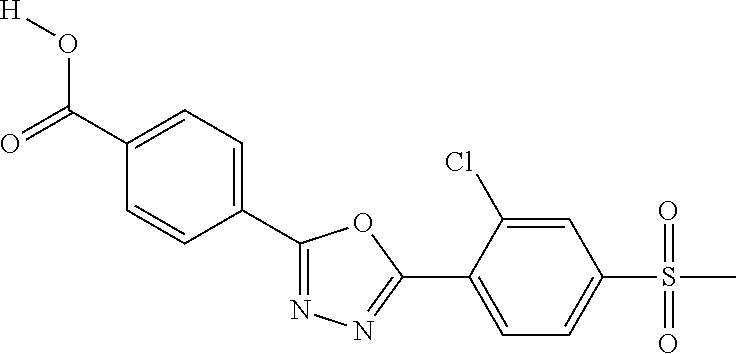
O=C(C1=CC=C(C2=NN=C(C3=CC=C(S(C)(=O)=O)C=C3Cl)O2)C=C1)O[H]
